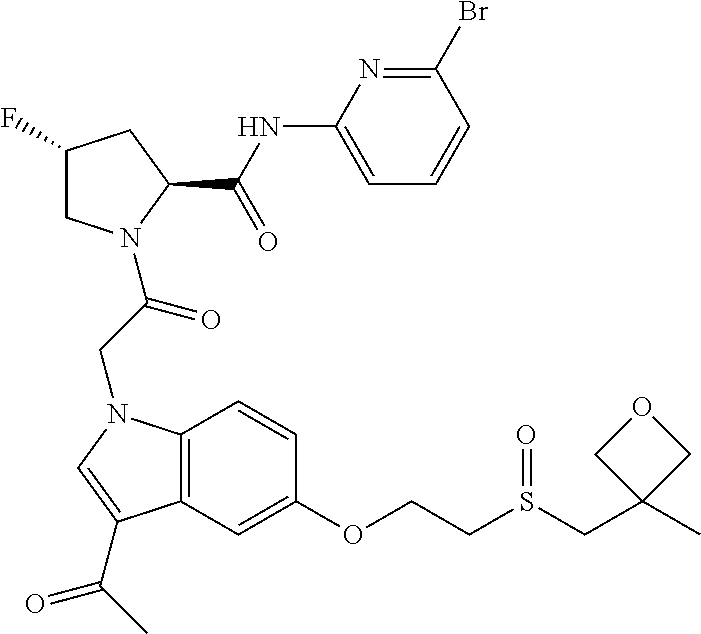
C1(F)CN(C(CN2C3=C(C=C(OCCS(CC4(C)COC4)=O)C=C3)C(C(C)=O)=C2)=O)C(C(NC2=CC=CC(Br)=N2)=O)C1
